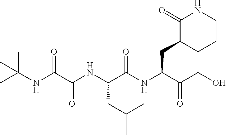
C(NC(C(NC(C(=O)NC(C(=O)CO)CC1C(=O)NCCC1)CC(C)C)=O)=O)(C)(C)C
